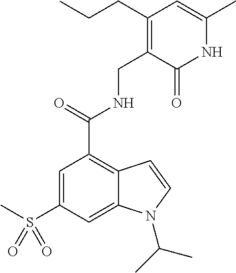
S(C1=CC(C(NCC2=C(CCC)C=C(C)NC2=O)=O)=C2C(=C1)N(C(C)C)C=C2)(C)(=O)=O
